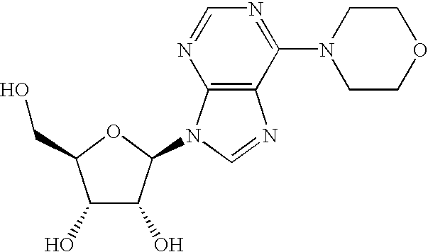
C1(O)C(O)C(N2C3=C(C(N4CCOCC4)=NC=N3)N=C2)OC1CO
